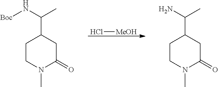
Cl[MeOH].C1CN(C)C(=O)CC1C(N[Boc])C.C1CN(C)C(=O)CC1C(N)C
